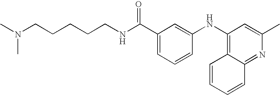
C(CCNC(C1=CC=CC(NC2=C3C(=NC(C)=C2)C=CC=C3)=C1)=O)CCN(C)C
